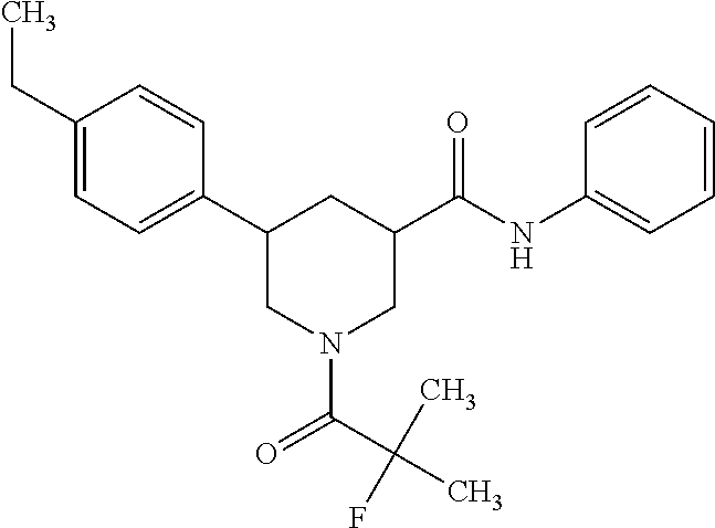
C1(CC)=CC=C(C2CN(C(C(C)(F)C)=O)CC(C(NC3=CC=CC=C3)=O)C2)C=C1
